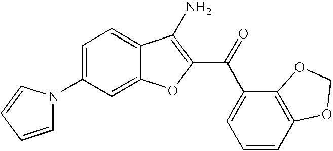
C1(N2C=CC=C2)=CC=C2C(=C1)OC(C(C1=CC=CC3=C1OCO3)=O)=C2N
